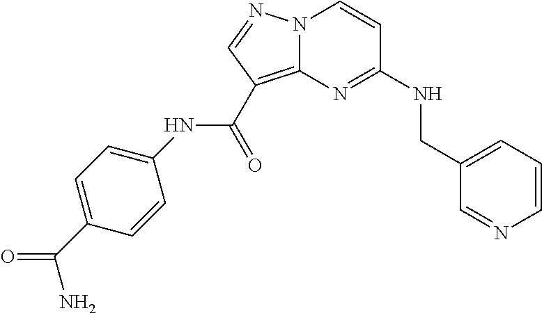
C1=CN=CC(CNC2=NC3=C(C(NC4=CC=C(C(=O)N)C=C4)=O)C=NN3C=C2)=C1
